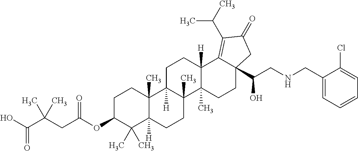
C1C(OC(CC(C(O)=O)(C)C)=O)C(C)(C)C2([H])C(C)(C1)C1([H])C(C)(CC2)C2(C)C([H])(CC1)C1=C(C(C)C)C(=O)CC1(C(CNCC1=CC=CC=C1Cl)O)CC2
